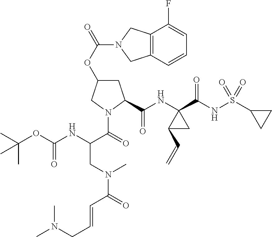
O(C1CC(C(NC2(C(NS(C3CC3)(=O)=O)=O)C(C=C)C2)=O)N(C(=O)C(NC(OC(C)(C)C)=O)CN(C(=O)C=CCN(C)C)C)C1)C(=O)N1CC2=C(C1)C(F)=CC=C2
